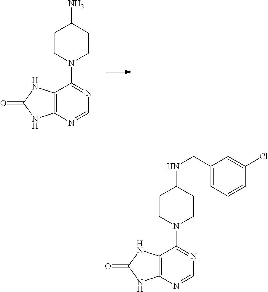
C12=C(C(N3CCC(N)CC3)=NC=N1)NC(=O)N2.C12=C(C(N3CCC(NCC4=CC=CC(Cl)=C4)CC3)=NC=N1)NC(=O)N2
